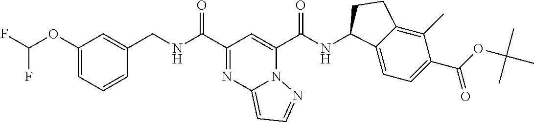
C1(OC(F)F)=CC=CC(CNC(C2=NC3=CC=NN3C(C(NC3C4=CC=C(C(OC(C)(C)C)=O)C(C)=C4CC3)=O)=C2)=O)=C1
